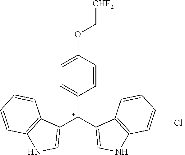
C1=C(OC[CHF2])C=CC([C+](C2=CNC3=C2C=CC=C3)C2=CNC3=C2C=CC=C3)=C1.[Cl-]
